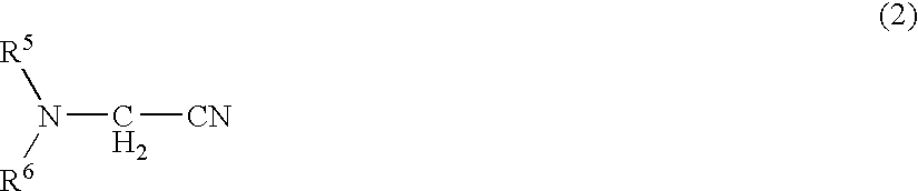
N(C[CN])([R5])[R6]
